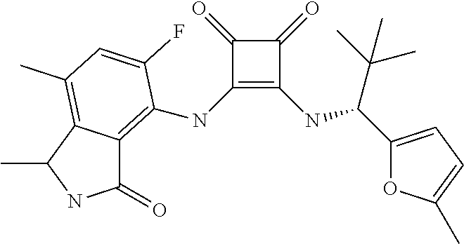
C1(=O)C(NC2=C3C(=O)NC(C)C3=C(C)C=C2F)=C(NC(C(C)(C)C)C2=CC=C(C)O2)C1=O
